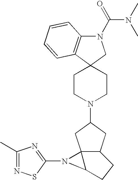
C12(CCN(C3CC45C(C3)CCC4N5C3=NC(C)=NS3)CC1)CN(C(=O)N(C)C)C1=C2C=CC=C1
